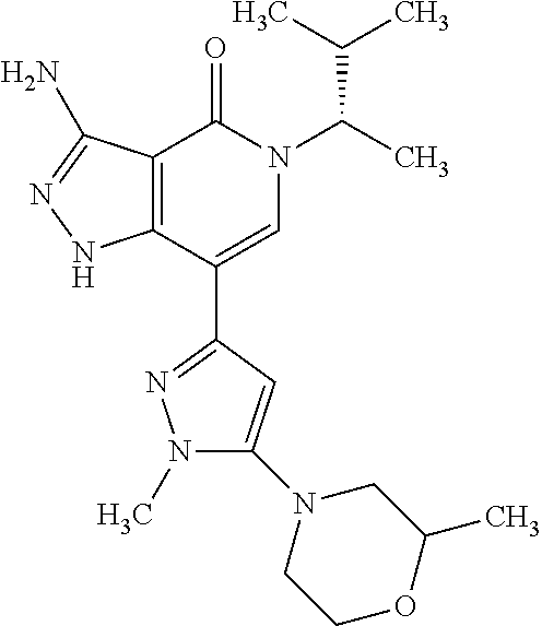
C12=C(C(C3=NN(C)C(N4CCOC(C)C4)=C3)=CN(C(C)C(C)C)C1=O)NN=C2N
